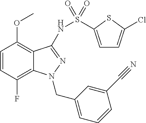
C1=CC(F)=C2C(=C1OC)C(NS(=O)(=O)C1=CC=C(Cl)S1)=NN2CC1=CC=CC(C#N)=C1
